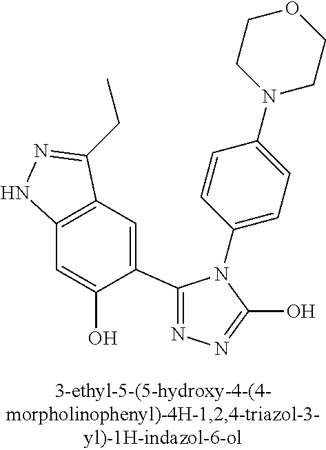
C1(C2=NN=C(O)N2C2=CC=C(N3CCOCC3)C=C2)=CC2=C(C=C1O)NN=C2CC
